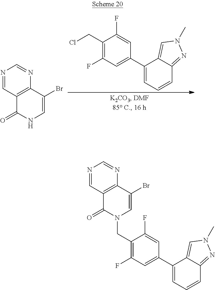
C1(F)=CC(C2=CC=CC3=NN(C)C=C23)=CC(F)=C1CCl.C1(Br)=CNC(=O)C2=C1N=CN=C2.C1(Br)=CN(CC2=C(F)C=C(C3=CC=CC4=NN(C)C=C34)C=C2F)C(=O)C2=C1N=CN=C2
